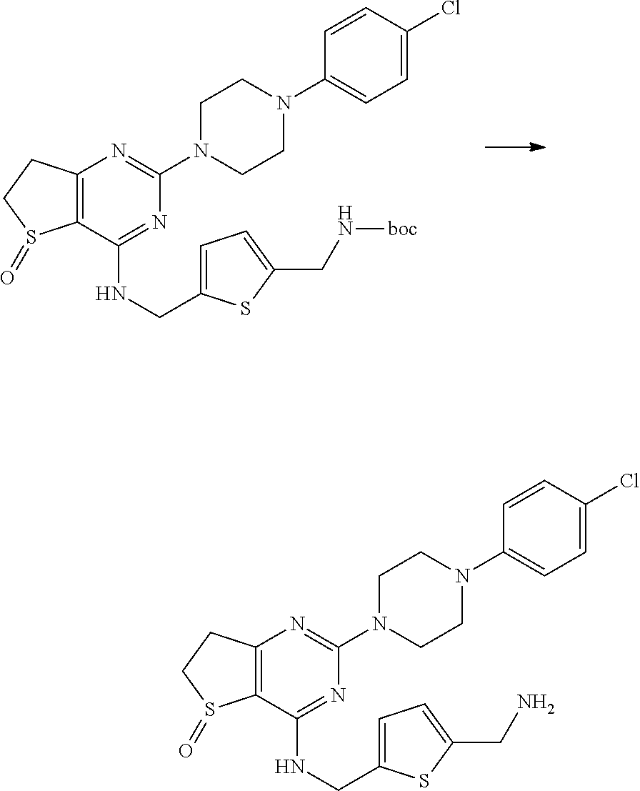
C12=C(C(NCC3=CC=C(CN[boc])S3)=NC(N3CCN(C4=CC=C(Cl)C=C4)CC3)=N1)S(=O)CC2.C12=C(C(NCC3=CC=C(CN)S3)=NC(N3CCN(C4=CC=C(Cl)C=C4)CC3)=N1)S(=O)CC2
